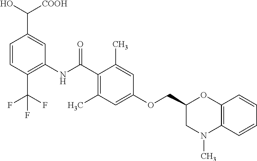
C1=CC(C(F)(F)F)=C(NC(C2=C(C)C=C(OCC3CN(C)C4=C(O3)C=CC=C4)C=C2C)=O)C=C1C([COOH])O
